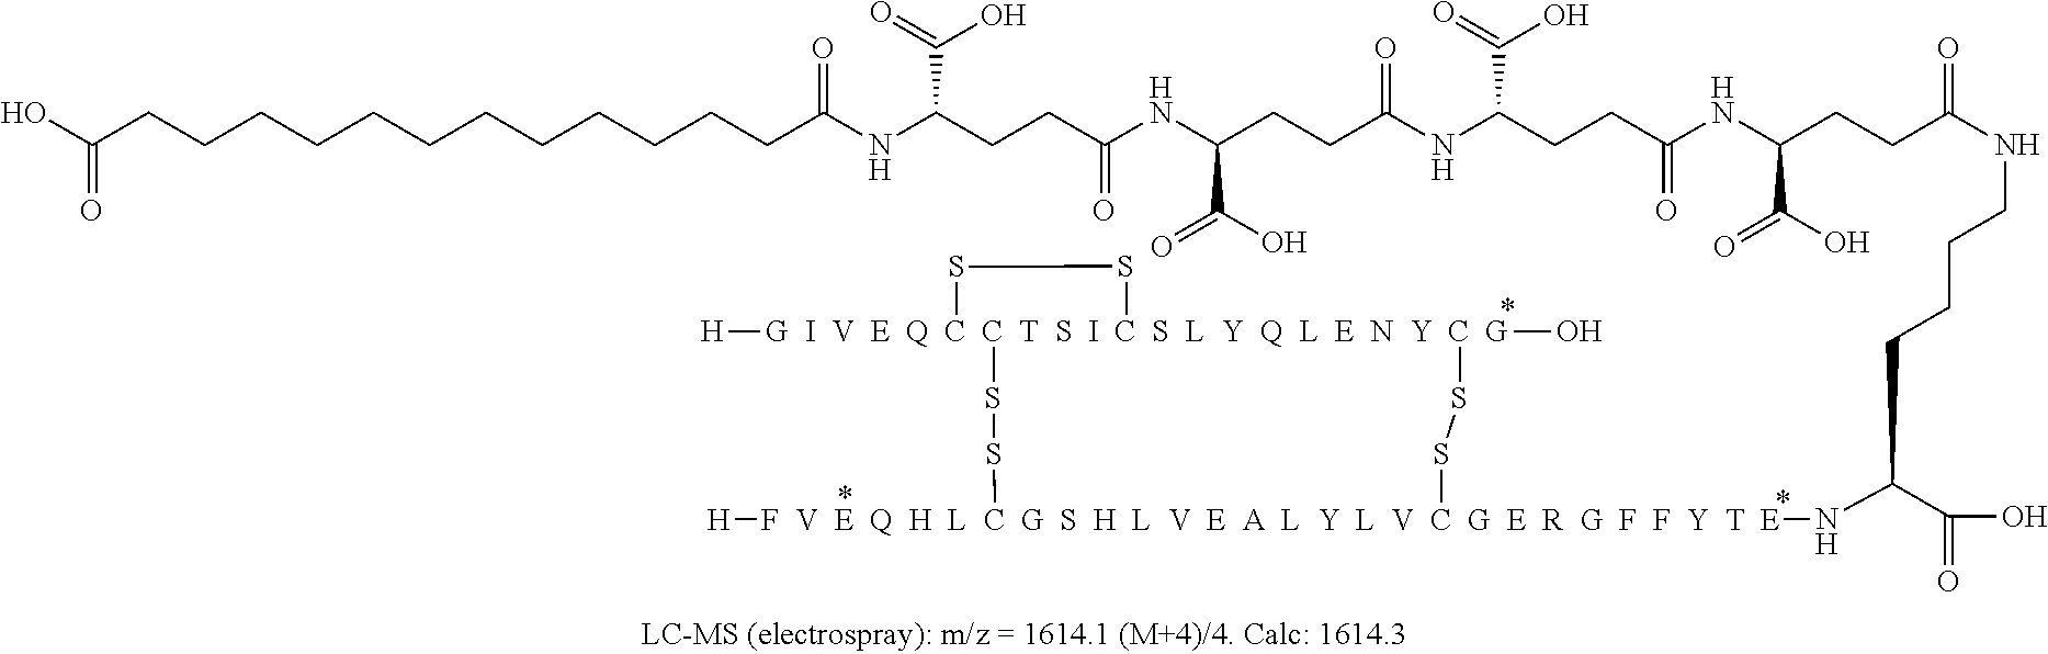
C(CCCCCCCCCCCCC(NC(CCC(NC(CCC(NC(CCC(NC(CCC(NCCCCC(C(O)=O)N[F  V  E  Q  H  L  C  G  S  H  L  V  E  A  L  Y  L  V  C  G  E  R  G  F  F  Y  T  E]1([H])SS[G  I  V  E  Q  C  C  T  S  I  C  S  L  Y  Q  L  E  N  Y  C  G]2(O)([H])(SS2)SS1)=O)C(=O)O)=O)C(O)=O)=O)C(=O)O)=O)C(=O)O)=O)(=O)O
